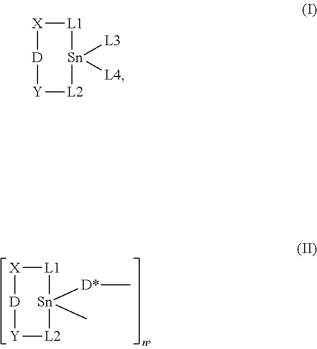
[X]1[D][Y][L2][Sn]([D*]C)(C)[L1]1.[X]1[D][Y][L2][Sn]([L3])([L4])[L1]1
